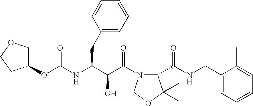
C(NC(C(C(N1C(C(NCC2=CC=CC=C2C)=O)C(C)(C)OC1)=O)O)CC1=CC=CC=C1)(=O)OC1COCC1
